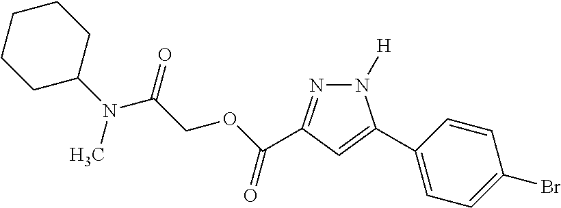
N1([H])N=C(C(OCC(N(C2CCCCC2)C)=O)=O)C=C1C1=CC=C(Br)C=C1
